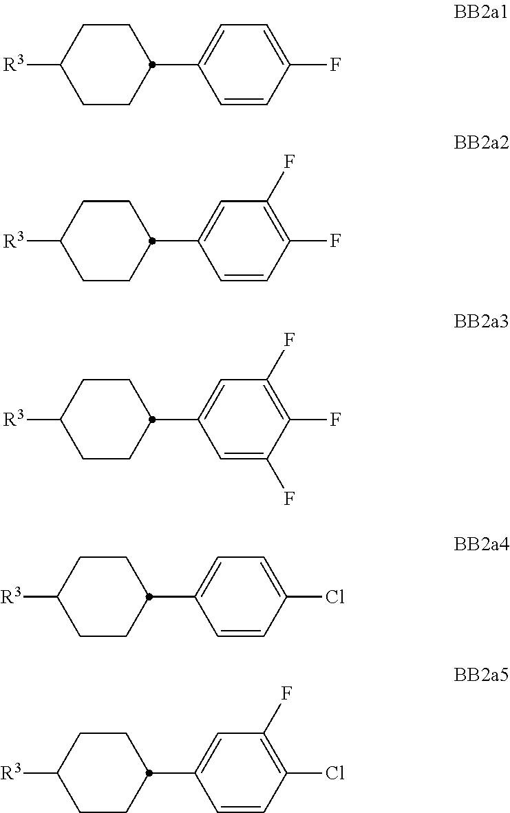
FC1=CC=C(C2CCC([R3])CC2)C=C1.FC1=C(F)C=C(C2CCC([R3])CC2)C=C1.FC1=C(F)C=C(C2CCC([R3])CC2)C=C1F.ClC1=CC=C(C2CCC([R3])CC2)C=C1.ClC1=C(F)C=C(C2CCC([R3])CC2)C=C1
